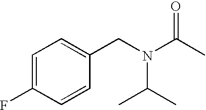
C1=C(F)C=CC(CN(C(C)=O)C(C)C)=C1
